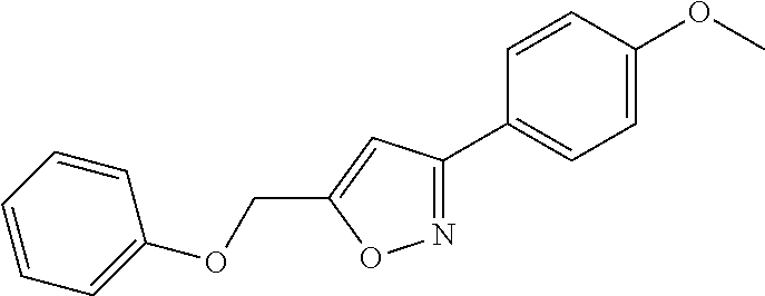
N1=C(C2=CC=C(OC)C=C2)C=C(COC2=CC=CC=C2)O1
